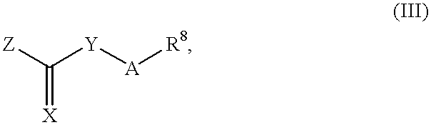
[Z]C([Y][A][R8])=[X]
